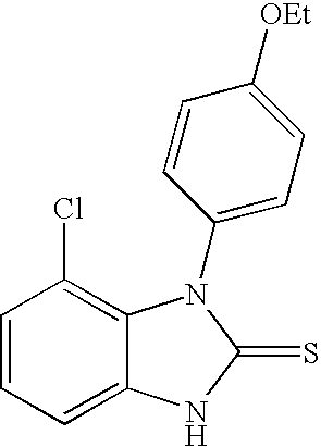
C1=CC=C2C(=C1Cl)N(C1=CC=C([OEt])C=C1)C(=S)N2
